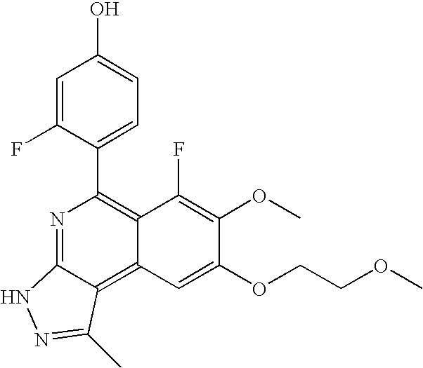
C1=C(F)C(C2=C3C(=C4C(=N2)NN=C4C)C=C(OCCOC)C(OC)=C3F)=CC=C1O
